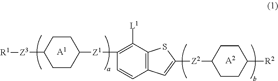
C1CC([Z1]C2=C([L1])C3=C(C=C2)C=C([Z2]C2CCC([R2])CC2)S3)CCC1[Z3][R1].[A1].[A2]
